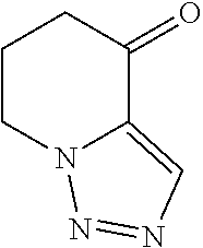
C1CN2C(=CN=N2)C(=O)C1
